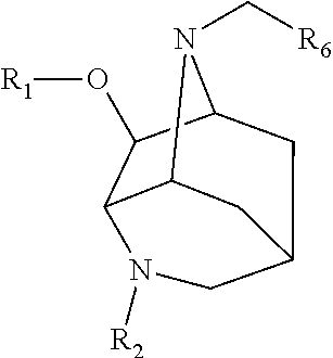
C12C(O[R1])C3N(C[R6])C1CC(C3)CN2[R2]
